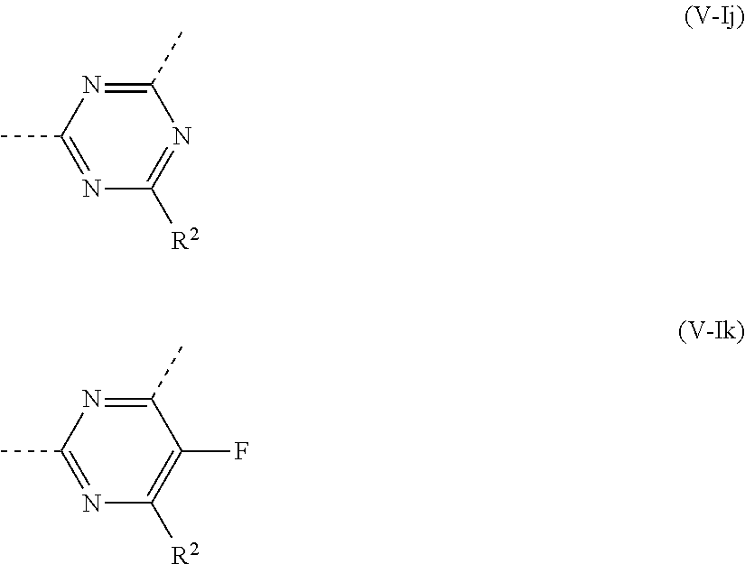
C1(C)=NC(C)=NC([R2])=N1.C1(C)=NC(C)=NC([R2])=C1F
